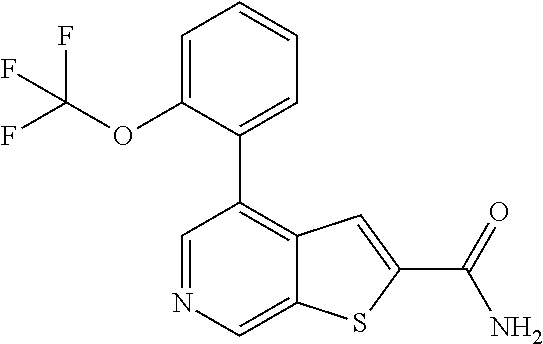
C1=NC=C2C(=C1C1=CC=CC=C1OC(F)(F)F)C=C(C(N)=O)S2
